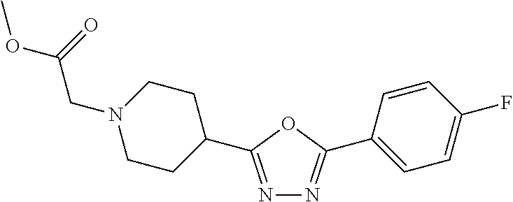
N1=C(C2CCN(CC(=O)OC)CC2)OC(C2=CC=C(F)C=C2)=N1
